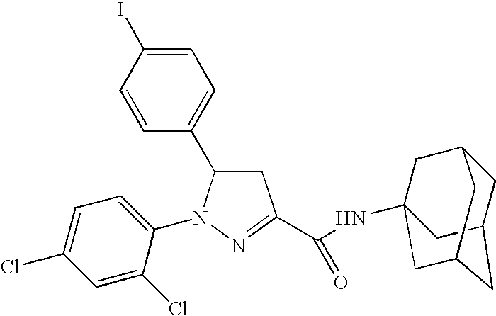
C1=C(I)C=CC(C2CC(C(NC34CC5CC(CC(C3)C5)C4)=O)=NN2C2=CC=C(Cl)C=C2Cl)=C1
